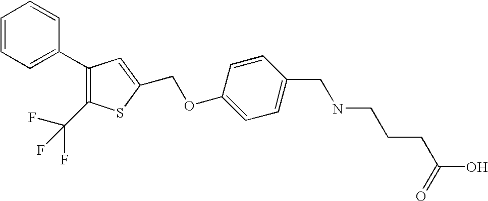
C1=CC=C(C2=C(C(F)(F)F)SC(COC3=CC=C(CNCCCC(O)=O)C=C3)=C2)C=C1
